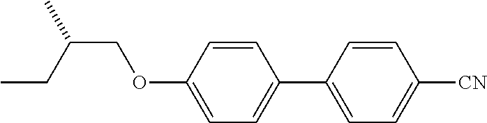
C1=CC(OCC(CC)C)=CC=C1C1=CC=C([CN])C=C1
